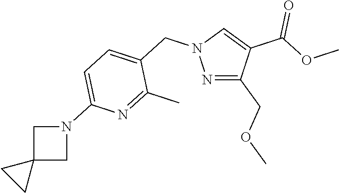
N1=C(COC)C(C(=O)OC)=CN1CC1=CC=C(N2CC3(C2)CC3)N=C1C
